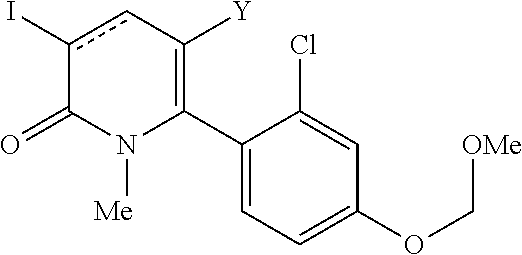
C1(C2=C([Y])cc(I)C(=O)N2[Me])=CC=C(OC[OMe])C=C1Cl
